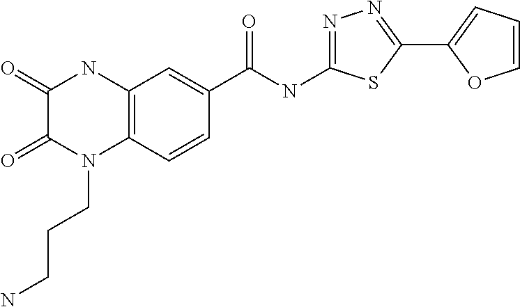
C12=C(C=CC(C(NC3=NN=C(C4=CC=CO4)S3)=O)=C1)N(CCCN)C(=O)C(=O)N2
